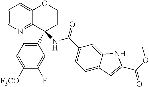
C1=CN=C2C(=C1)OCCC2(NC(C1=CC=C2C(=C1)NC(C(OC)=O)=C2)=O)C1=CC=C([F3CO])C(F)=C1
